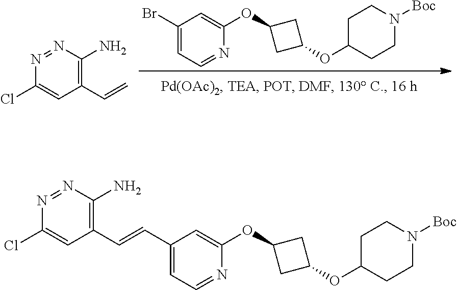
C1=C(Br)C=C(OC2CC(OC3CCN([Boc])CC3)C2)N=C1.C1(C=C)=C(N)N=NC(Cl)=C1.C1(C=CC2=CC=NC(OC3CC(OC4CCN([Boc])CC4)C3)=C2)=C(N)N=NC(Cl)=C1
